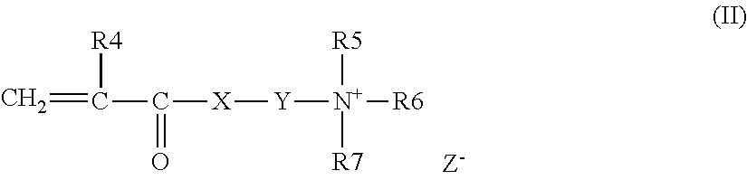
[R4]C(C(=O)[X][Y][N+]([R5])([R7])[R6])=C
